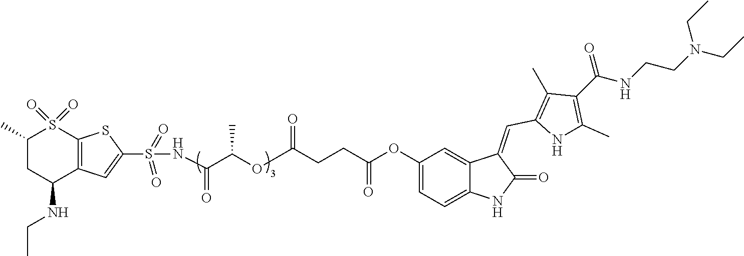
C12=CC(OC(=O)CCC(=O)OC(C(=O)NS(=O)(=O)C3=CC4=C(S3)S(=O)(=O)C(C)CC4NCC)C)=CC=C1NC(=O)C2=CC1=C(C)C(C(NCCN(CC)CC)=O)=C(C)N1
